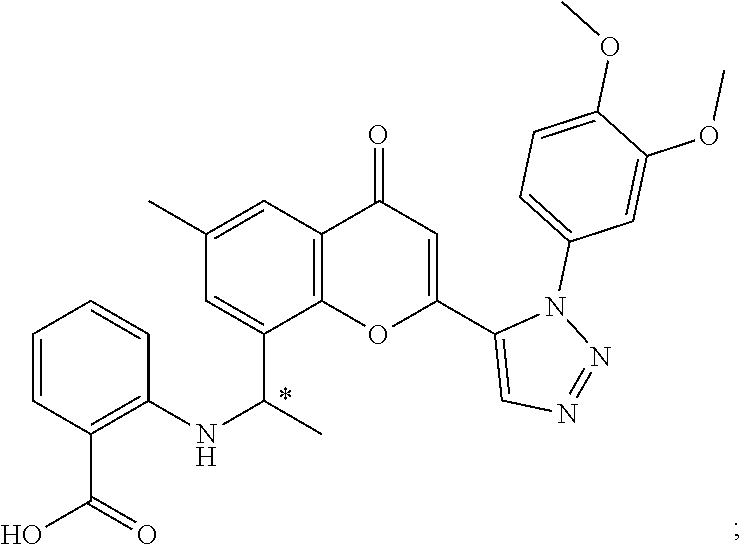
C1=C(C2=CN=NN2C2=CC=C(OC)C(OC)=C2)OC2=C(C1=O)C=C(C)C=C2C(C)NC1=C(C(O)=O)C=CC=C1
